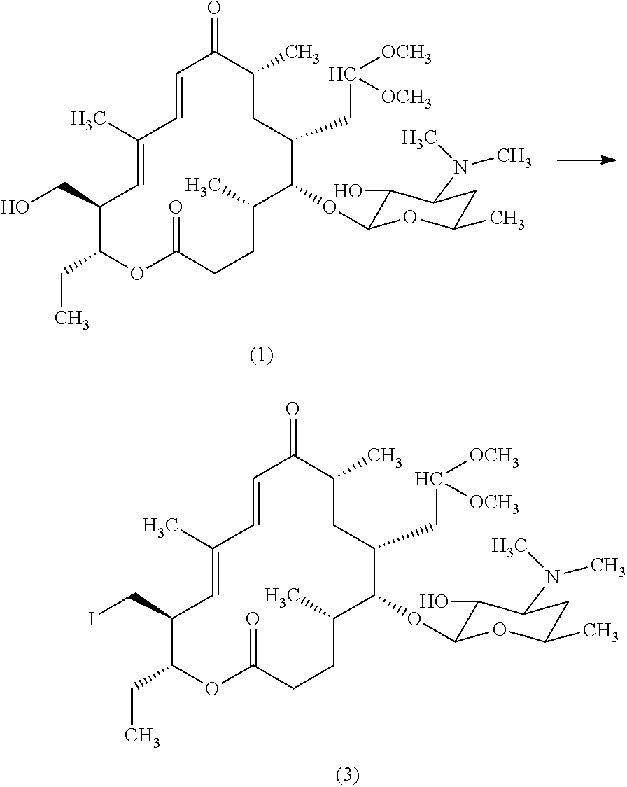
C1(CC)C(CO)C=C(C)C=CC(=O)C(C)CC(CC([OCH3])[OCH3])C(OC2C(O)C(N(C)C)CC(C)O2)C(C)CCC(=O)O1.C1(CC)C(CI)C=C(C)C=CC(=O)C(C)CC(CC([OCH3])[OCH3])C(OC2C(O)C(N(C)C)CC(C)O2)C(C)CCC(=O)O1
